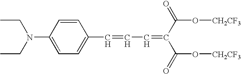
C1=CC(N(CC)CC)=CC=C1C=CC=C(C(=O)O[CH2CF3])C(=O)O[CH2CF3]
